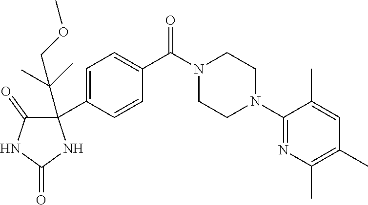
C1(N2CCN(C(C3=CC=C(C4(C(COC)(C)C)C(=O)NC(=O)N4)C=C3)=O)CC2)=NC(C)=C(C)C=C1C
